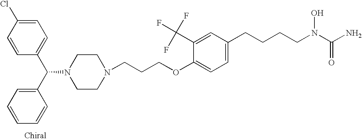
C1(C(C2=CC=CC=C2)N2CCN(CCCOC3=CC=C(CCCCN(C(N)=O)O)C=C3C(F)(F)F)CC2)=CC=C(Cl)C=C1
